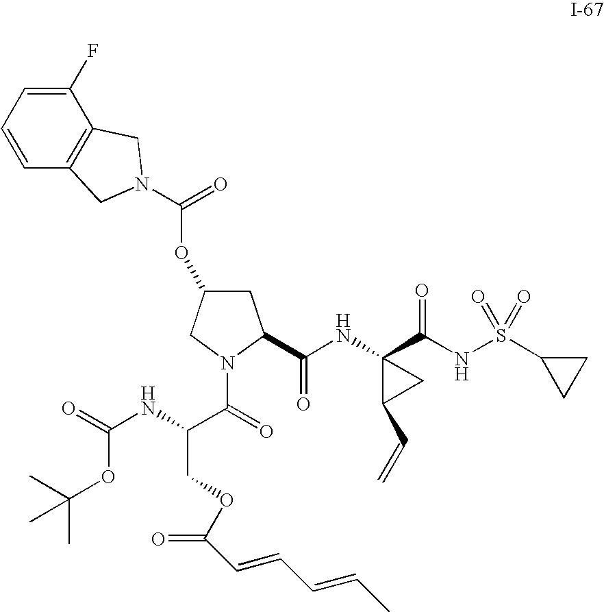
C1C(OC(=O)N2CC3=C(C(F)=CC=C3)C2)CN(C(=O)C(NC(=O)OC(C)(C)C)COC(C=CC=CC)=O)C1C(NC1(C(NS(C2CC2)(=O)=O)=O)C(C=C)C1)=O
